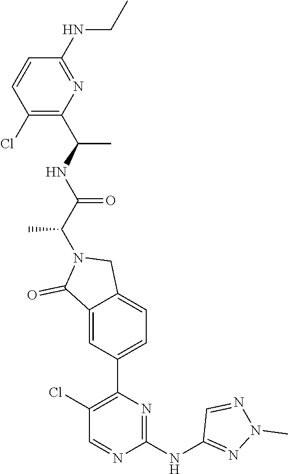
C1(NC2=NN(C)N=C2)=NC(C2=CC=C3C(=C2)C(=O)N(C(C(NC(C2=C(Cl)C=CC(NCC)=N2)C)=O)C)C3)=C(Cl)C=N1
